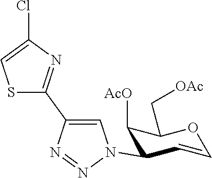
C1=COC(C[OAc])C([AcO])C1N1N=NC(C2=NC(Cl)=CS2)=C1
